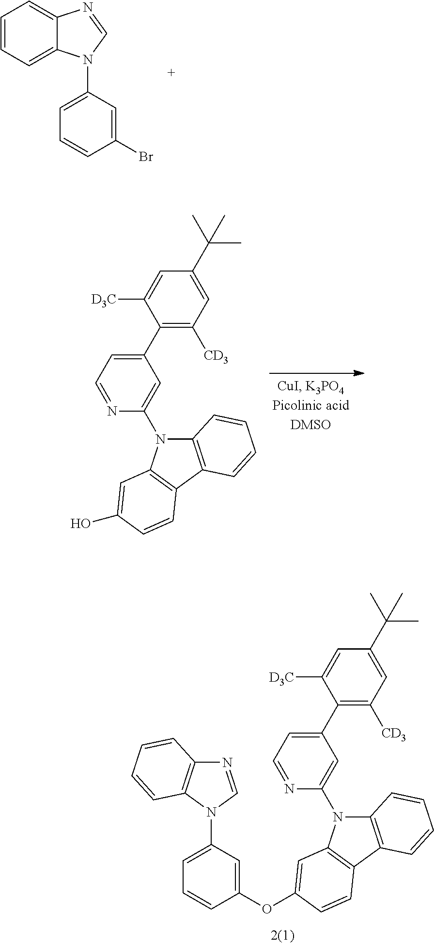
C1=CC=C2C(=C1)N=CN2C1=CC=CC(Br)=C1.C1(C2=CC=NC(N3C4=C(C5=C3C=C(O)C=C5)C=CC=C4)=C2)=C([CD3])C=C(C(C)(C)C)C=C1[D3C].C1(OC2=CC3=C(C4=C(N3C3=CC(C5=C([CD3])C=C(C(C)(C)C)C=C5[D3C])=CC=N3)C=CC=C4)C=C2)=CC(N2C=NC3=C2C=CC=C3)=CC=C1
